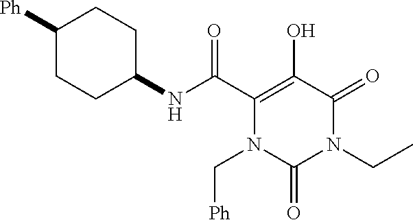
C1([Ph])CCC(NC(C2=C(O)C(=O)N(CC)C(=O)N2C[Ph])=O)CC1
